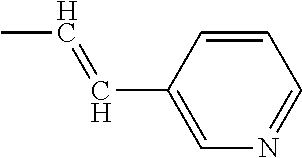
C1=C(C=CC)C=CC=N1
